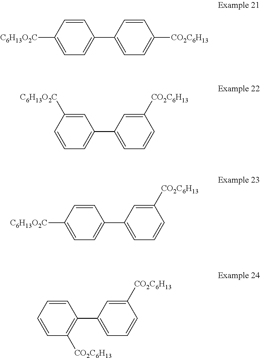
C1([C6H13O2C])=CC=C(C2=CC=C([CO2C6H13])C=C2)C=C1.C1=CC=C(C2=CC=CC([CO2C6H13])=C2)C=C1[C6H13O2C].C1([C6H13O2C])=CC=C(C2=CC=CC([CO2C6H13])=C2)C=C1.C1=CC([CO2C6H13])=C(C2=CC=CC([CO2C6H13])=C2)C=C1
